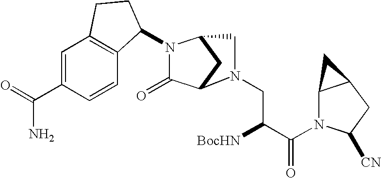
C1(=O)C2CC(CN2CC([BocHN])C(=O)N2C3C(CC2[CN])C3)N1C1C2=C(C=C(C(=O)N)C=C2)CC1
